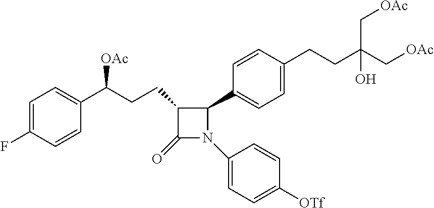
C1(CCC(C2=CC=C(F)C=C2)[OAc])C(=O)N(C2=CC=C([OTf])C=C2)C1C1=CC=C(CCC(C[OAc])(O)C[OAc])C=C1
